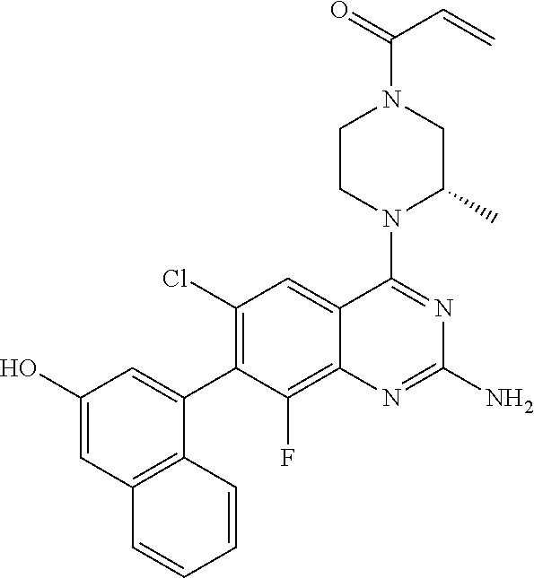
C1(Cl)=C(C2=CC(O)=CC3=C2C=CC=C3)C(F)=C2C(=C1)C(N1C(C)CN(C(=O)C=C)CC1)=NC(N)=N2
